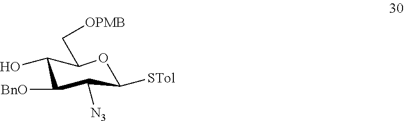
C1(O)C([BnO])C([N3])C([STol])OC1C[OPMB]
